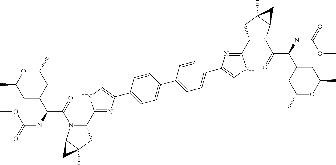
C1=CC(C2=CNC(C3N(C(=O)C(NC(=O)OC)C4CC(C)OC(C)C4)C4C(C)(C3)C4)=N2)=CC=C1C1=CC=C(C2=CNC(C3N(C(C(C4CC(C)OC(C)C4)NC(=O)OC)=O)C4C(C)(C3)C4)=N2)C=C1
